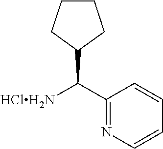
[HClH2N]C(C1=NC=CC=C1)C1CCCC1
